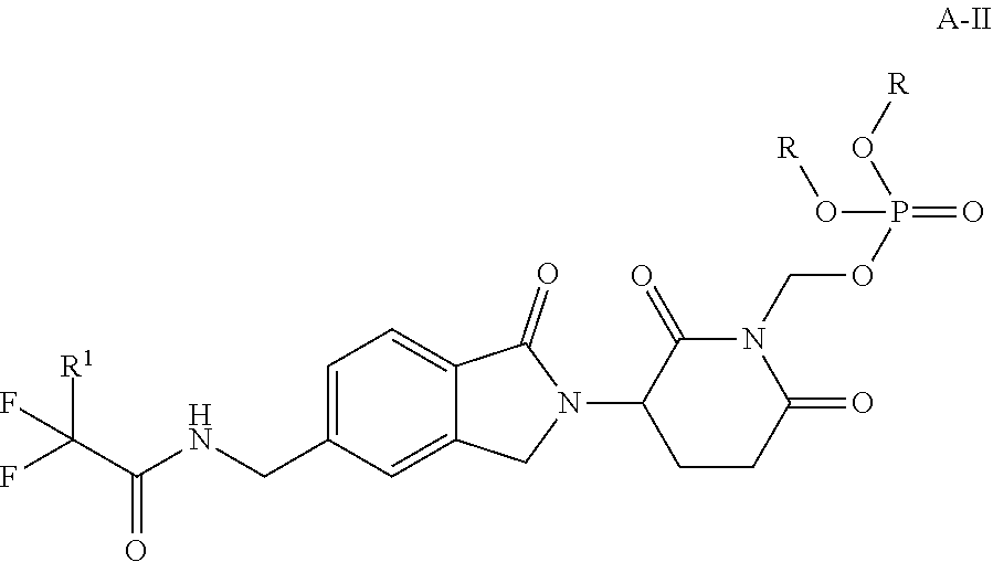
C1=C(CNC(C(F)([R1])F)=O)C=C2C(=C1)C(=O)N(C1CCC(=O)N(COP(=O)(O[R])O[R])C1=O)C2
